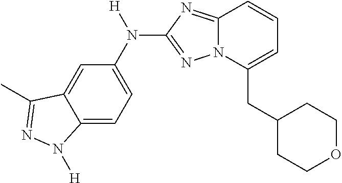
C1=C2C(=CC=C1N([H])C1=NN3C(=N1)C=CC=C3CC1CCOCC1)N([H])N=C2C
